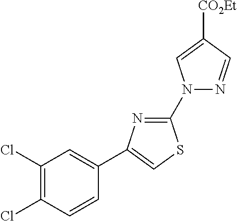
N1(C2=NC(C3=CC(Cl)=C(Cl)C=C3)=CS2)N=CC([CO2Et])=C1
